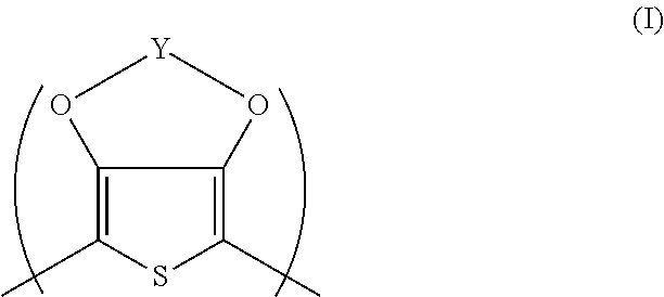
C12=C(C)SC(C)=C1O[Y]O2
